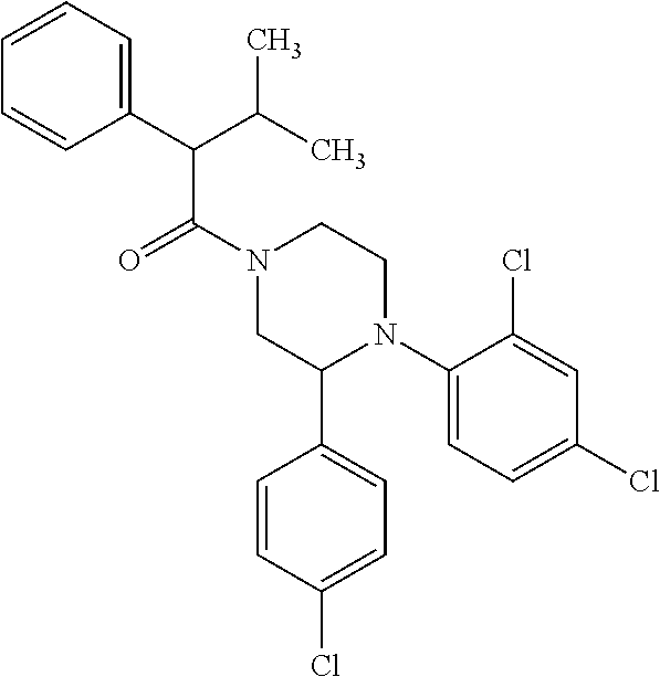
C(C(N1CC(C2=CC=C(Cl)C=C2)N(C2=CC=C(Cl)C=C2Cl)CC1)=O)(C1=CC=CC=C1)C(C)C
